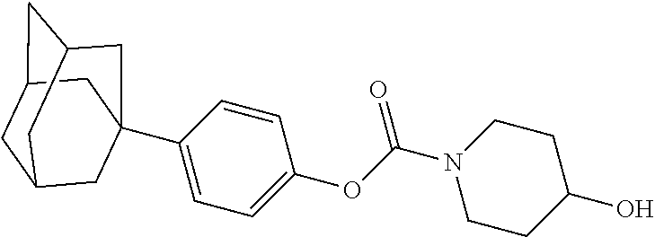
C1C2CC3CC(C4=CC=C(OC(N5CCC(O)CC5)=O)C=C4)(CC1C3)C2
